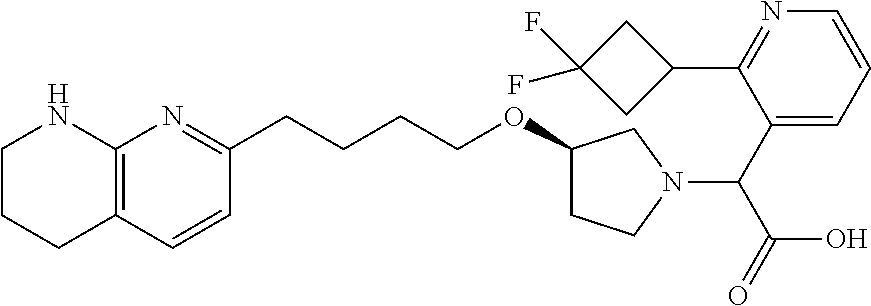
C1CCC2=C(N1)N=C(CCCCOC1CCN(C(C3=CC=CN=C3C3CC(F)(F)C3)C(=O)O)C1)C=C2
